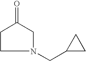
C1CN(CC2CC2)CC1=O
